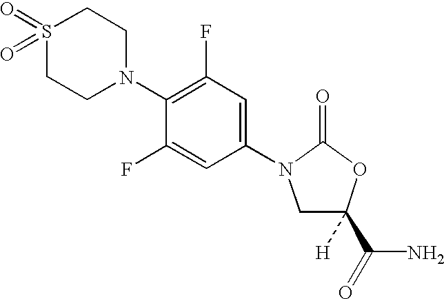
C1([H])(C(N)=O)CN(C2=CC(F)=C(N3CCS(=O)(=O)CC3)C(F)=C2)C(=O)O1
